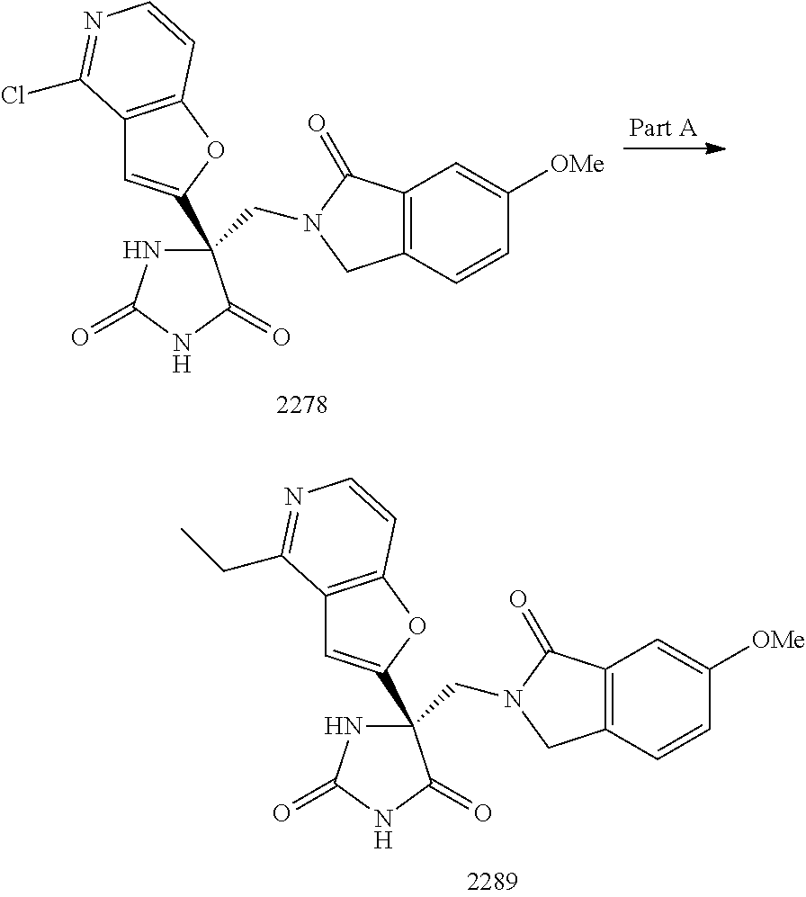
C12=C(C=CC([OMe])=C1)CN(CC1(C3=CC4=C(O3)C=CN=C4Cl)NC(=O)NC1=O)C2=O.C12=C(C=CC([OMe])=C1)CN(CC1(C3=CC4=C(O3)C=CN=C4CC)NC(=O)NC1=O)C2=O
